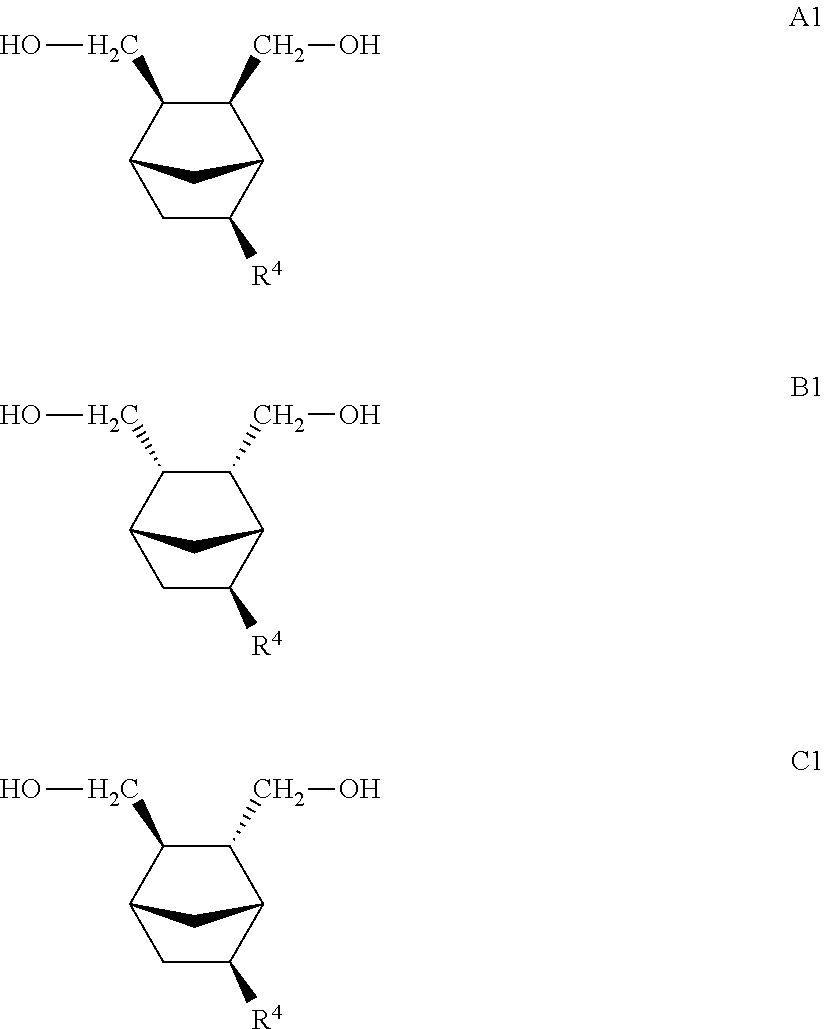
C1C([R4])C2C(CO)C(CO)C1C2.C1C([R4])C2C(CO)C(CO)C1C2.C1C([R4])C2C(CO)C(CO)C1C2
